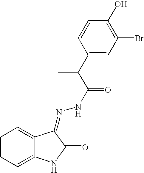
C1=CC=C2C(=C1)C(=NNC(=O)C(C1=CC(Br)=C(O)C=C1)C)C(=O)N2
